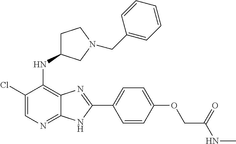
C1(Cl)=CN=C2C(=C1NC1CCN(CC3=CC=CC=C3)C1)N=C(C1=CC=C(OCC(NC)=O)C=C1)N2
